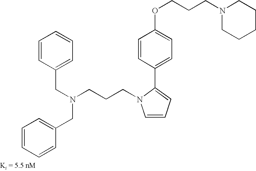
N1(CCCOC2=CC=C(C3=CC=CN3CCCN(CC3=CC=CC=C3)CC3=CC=CC=C3)C=C2)CCCCC1
